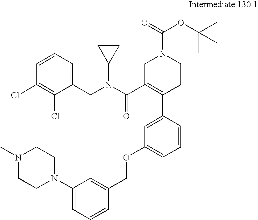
C1(N2CCN(C)CC2)=CC=CC(COC2=CC=CC(C3=C(C(N(CC4=CC=CC(Cl)=C4Cl)C4CC4)=O)CN(C(OC(C)(C)C)=O)CC3)=C2)=C1
